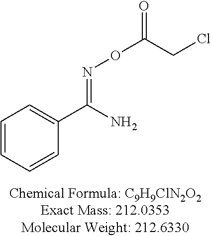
C1=CC=CC(C(N)=NOC(CCl)=O)=C1
